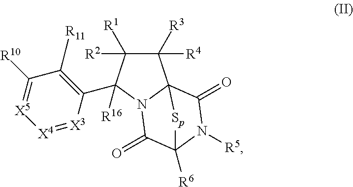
C1([R3])([R4])C([R1])([R2])C(C2=C([R11])C([R10])=[X5][X4]=[X3]2)([R16])N2C13C(=O)N([R5])C([R6])(C2=O)[Sp]3
